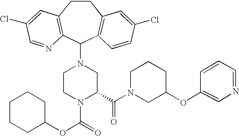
C1CC2=C(C(N3CCN(C(=O)OC4CCCCC4)C(C(=O)N4CC(OC5=CN=CC=C5)CCC4)C3)C3=C1C=C(Cl)C=C3)N=CC(Cl)=C2
